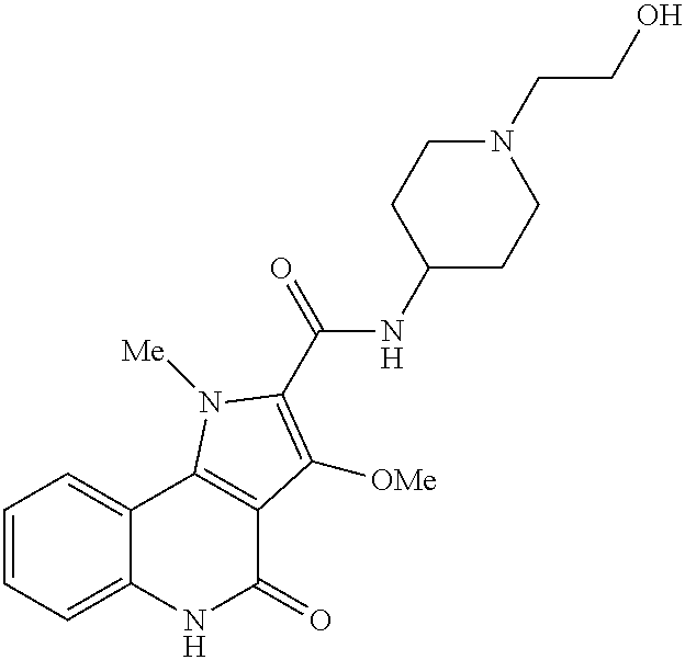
C1=CC=C2C(=C1)C1=C(C(=O)N2)C([OMe])=C(C(=O)NC2CCN(CCO)CC2)N1[Me]
